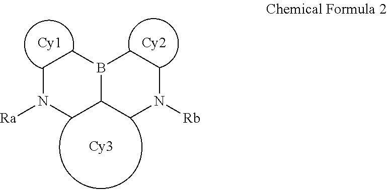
C1N([Ra])CC2B(C1)CCN([Rb])C2.[Cy2]
